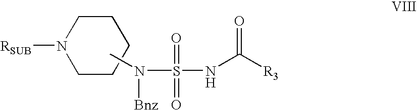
C1N([RSUB])CCCC1.CN(S(NC([R3])=O)(=O)=O)[Bnz]
